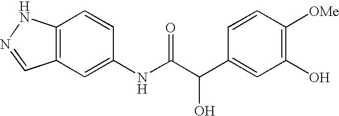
C12=C(C=C(NC(C(C3=CC(O)=C([OMe])C=C3)O)=O)C=C1)C=NN2
